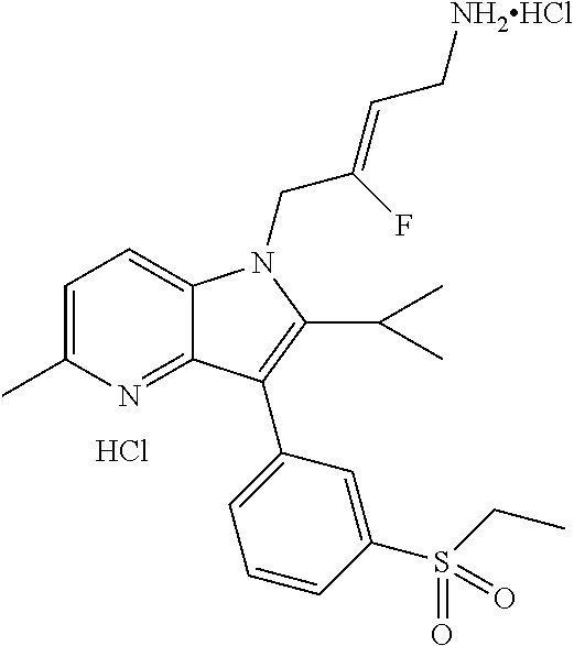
C1=C(C)N=C2C(=C1)N(CC(F)=CC[NH2HCl])C(C(C)C)=C2C1=CC=CC(S(CC)(=O)=O)=C1.Cl
